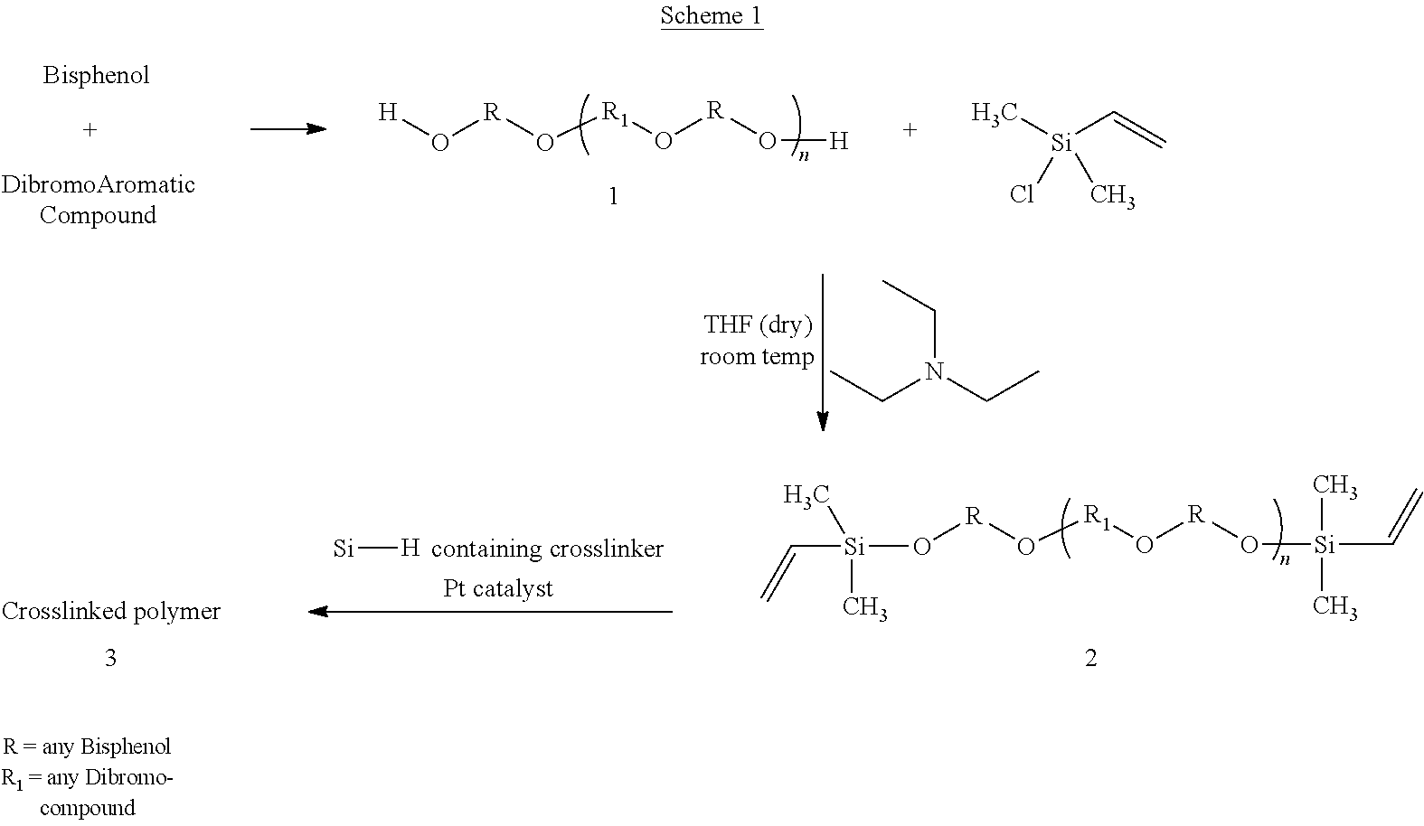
O([R]O[R1]O[R]O[Si](C)(C)C=C)[Si](C=C)(C)C.[Si][H].[containing crosslinker].[H]O[R]O[R1]O[R]O[H].CCN(CC)CC.C[Si](C=C)(Cl)C
